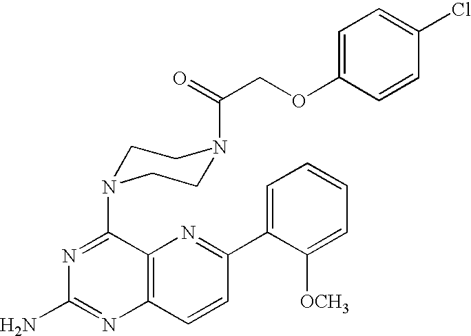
C1=C(OCC(=O)N2CCN(C3=NC(N)=NC4=C3N=C(C3=CC=CC=C3[OCH3])C=C4)CC2)C=CC(Cl)=C1
